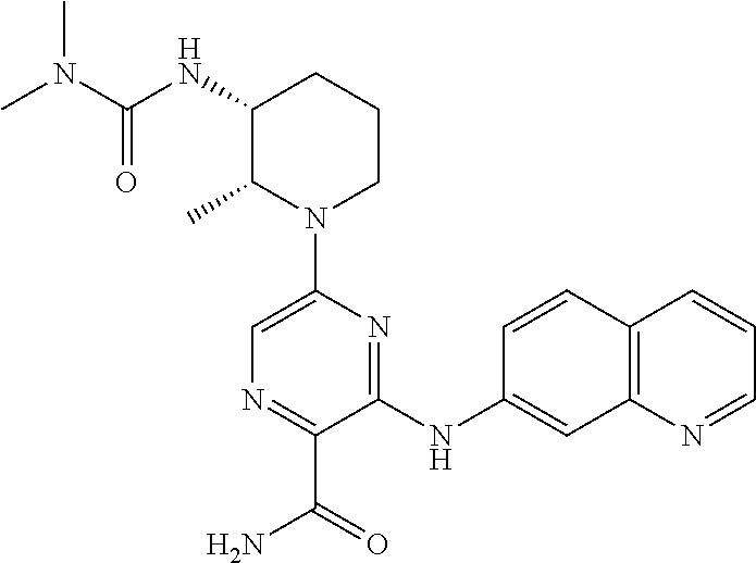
N1(C2=CN=C(C(=O)N)C(NC3=CC4=C(C=C3)C=CC=N4)=N2)CCCC(NC(=O)N(C)C)C1C
